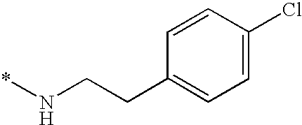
C1=CC(Cl)=CC=C1CCN*
